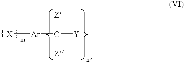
[X][Ar]C([Y])([Z])[Z]
